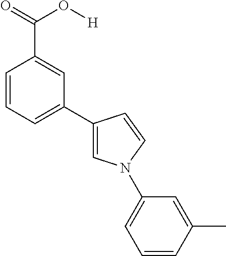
C1=CC(C(O[H])=O)=CC(C2=CN(C3=CC=CC(C)=C3)C=C2)=C1
